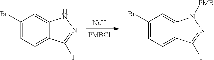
[PMBCl].[Na].C1(Br)=CC=C2C(=C1)NN=C2I.C1(Br)=CC=C2C(=C1)N([PMB])N=C2I
